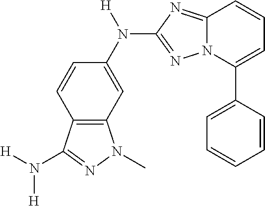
C1=C(C2=CC=CC3=NC(N(C4=CC5=C(C=C4)C(N([H])[H])=NN5C)[H])=NN23)C=CC=C1
